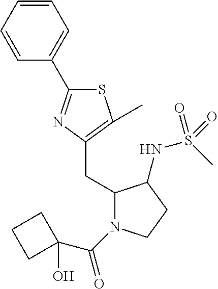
C1(CC2=C(C)SC(C3=CC=CC=C3)=N2)N(C(=O)C2(O)CCC2)CCC1NS(C)(=O)=O
